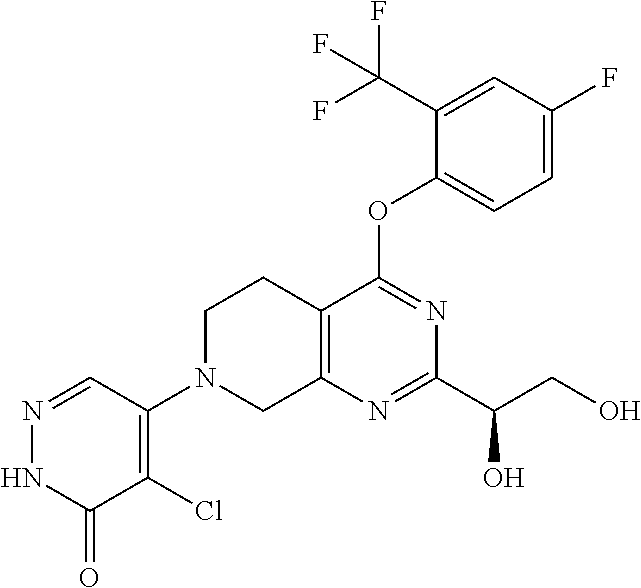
C1(C(O)CO)=NC2=C(CCN(C3=C(Cl)C(=O)NN=C3)C2)C(OC2=CC=C(F)C=C2C(F)(F)F)=N1
